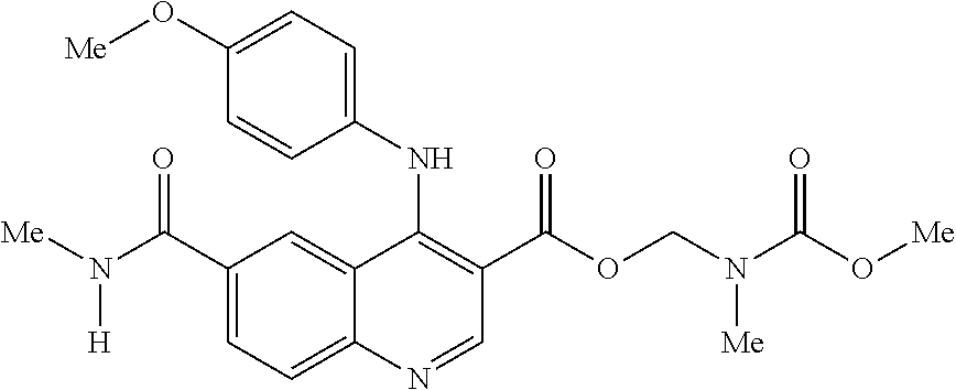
C1(C(N([Me])[H])=O)=CC=C2C(=C1)C(NC1=CC=C(O[Me])C=C1)=C(C(OCN([Me])C(O[Me])=O)=O)C=N2
